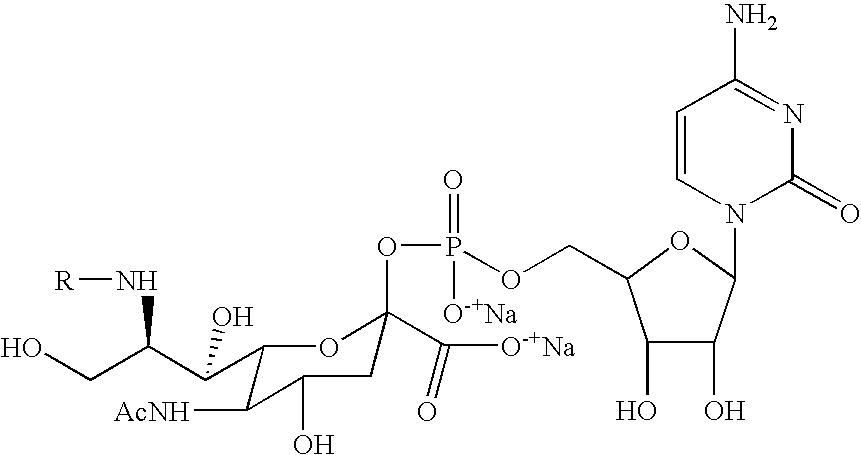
C1(C(C(CO)N[R])O)C([AcNH])C(O)CC(OP(OCC2C(O)C(O)C(N3C(=O)N=C(N)C=C3)O2)(=O)[O-+Na])(C([O-+Na])=O)O1
